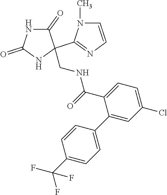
C1(=O)NC(=O)NC1(C1=NC=CN1C)CNC(C1=CC=C(Cl)C=C1C1=CC=C(C(F)(F)F)C=C1)=O
